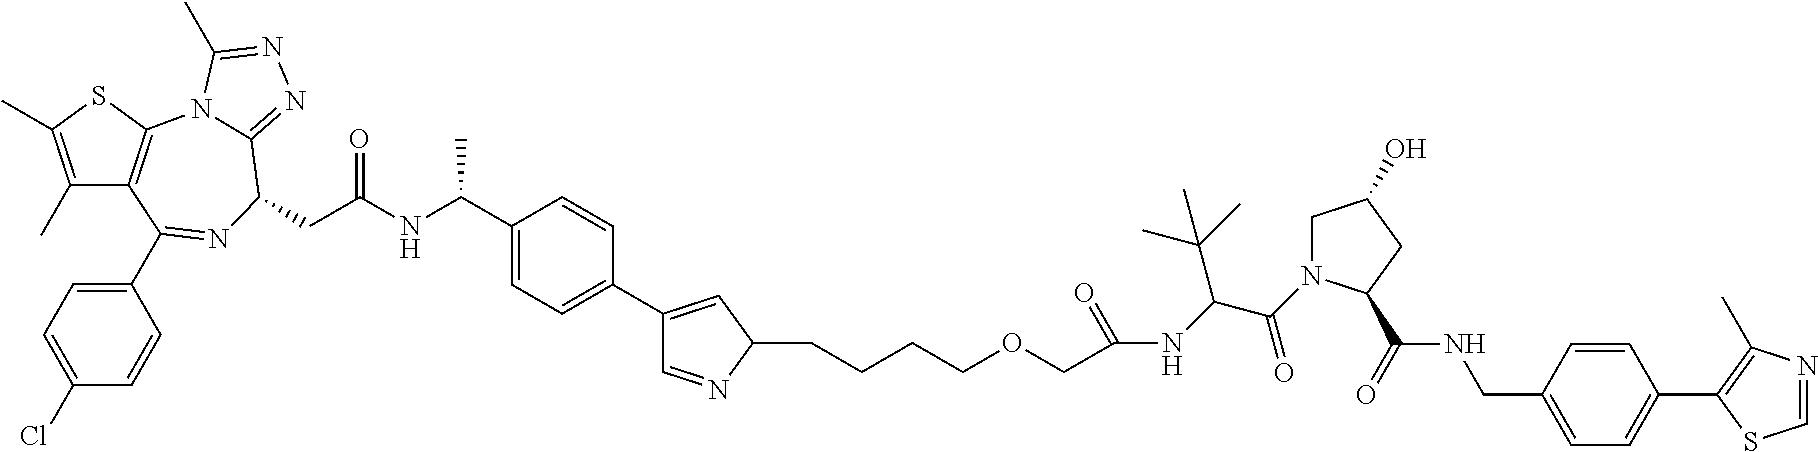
C1(C)=C(C)SC2=C1C(C1=CC=C(Cl)C=C1)=NC(CC(NC(C1=CC=C(C3=CC(CCCCOCC(NC(C(=O)N4CC(O)CC4C(=O)NCC4=CC=C(C5=C(C)N=CS5)C=C4)C(C)(C)C)=O)N=C3)C=C1)C)=O)C1=NN=C(C)N21
